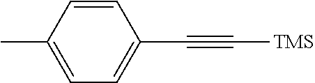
C1=C(C)C=CC(C#C[TMS])=C1
